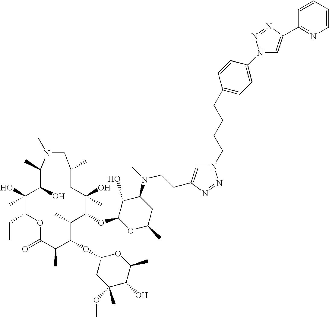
O1C(=O)C(C)C(OC2CC(OC)(C)C(O)C(C)O2)C(C)C(OC2OC(C)CC(N(CCC3=CN(CCCCC4=CC=C(N5C=C(C6=NC=CC=C6)N=N5)C=C4)N=N3)C)C2O)C(O)(C)CC(C)CN(C)C(C)C(O)C(O)(C)C1CC
